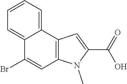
C12=C(C3=CC=CC=C3C(Br)=C1)C=C(C(=O)O)N2C
